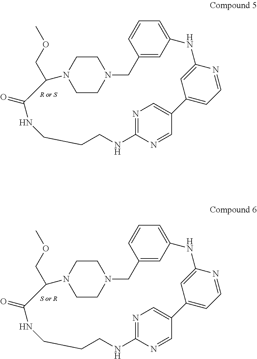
C1CN2CCN1C(COC)C(=O)NCCCNC1=NC=C(C3=CC=NC(=C3)NC3=CC=CC(=C3)C2)C=N1.C1CN2CCN1C(COC)C(=O)NCCCNC1=NC=C(C3=CC=NC(=C3)NC3=CC=CC(=C3)C2)C=N1
